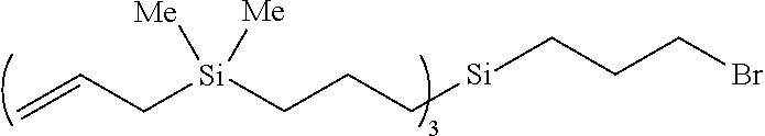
[Si](CCCBr)CCC[Si](CC=C)([Me])[Me]
